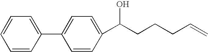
C1=CC(C2=CC=C(C(CCCC=C)O)C=C2)=CC=C1
